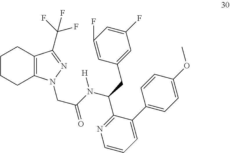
C1CCC2=C(C1)C(C(F)(F)F)=NN2CC(N(C(C1=NC=CC=C1C1=CC=C(OC)C=C1)CC1=CC(F)=CC(F)=C1)[H])=O
